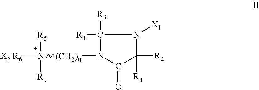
C1([R4])([R3])N([(CH2)n][N+]([X2-R6])([R5])[R7])C(=O)C([R2])([R1])N1[X1]
